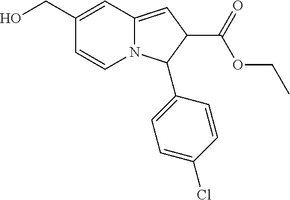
C(O)C1=CC2=CC(C(=O)OCC)C(C3=CC=C(Cl)C=C3)N2C=C1
